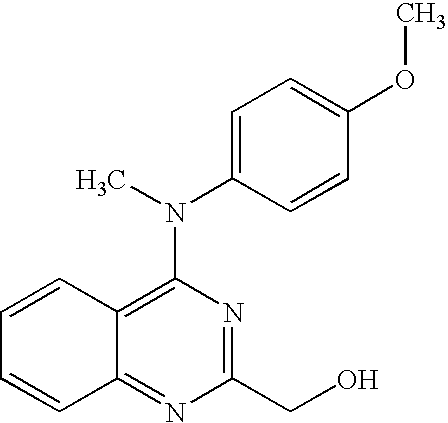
C1=CC2=C(N(C3=CC=C(OC)C=C3)C)N=C(CO)N=C2C=C1
